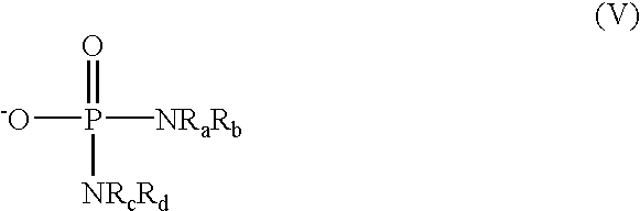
[-O]P([NRaRb])([NRcRd])=O
